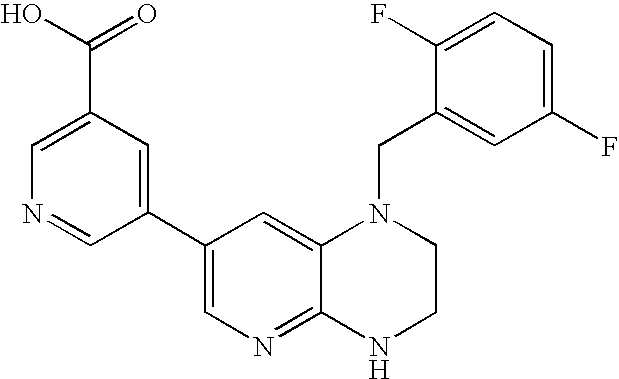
C1(C2=CN=C3C(=C2)N(CC2=CC(F)=CC=C2F)CCN3)=CC(C(=O)O)=CN=C1
